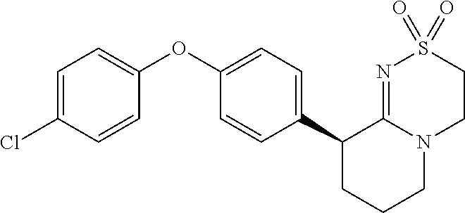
C1(OC2=CC=C(Cl)C=C2)=CC=C(C2CCCN3C2=NS(=O)(=O)CC3)C=C1
